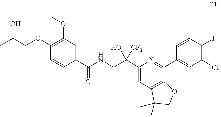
C1(C(NCC(C2=CC3=C(C(C4=CC(Cl)=C(F)C=C4)=N2)OCC3(C)C)(O)[CF3])=O)=CC(OC)=C(OCC(C)O)C=C1
